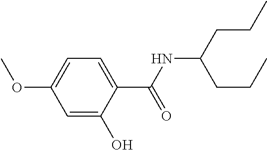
C1=C(O)C(C(NC(CCC)CCC)=O)=CC=C1OC
